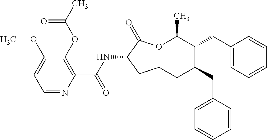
C1CC(NC(C2=C(OC(C)=O)C(OC)=CC=N2)=O)C(=O)OC(C)C(CC2=CC=CC=C2)C(CC2=CC=CC=C2)C1
